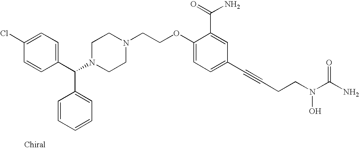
C1=CC(C(N2CCN(CCOC3=CC=C(C#CCCN(C(N)=O)O)C=C3C(=O)N)CC2)C2=CC=CC=C2)=CC=C1Cl
